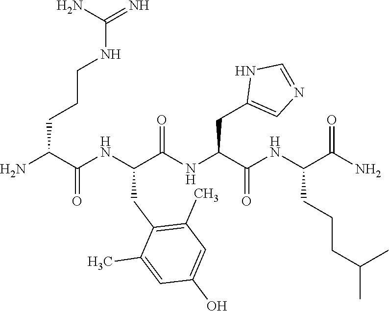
NC(C(NC(C(NC(C(NC(C(N)=O)CCCC(C)C)=O)CC1=CN=CN1)=O)CC1=C(C)C=C(O)C=C1C)=O)CCCNC(=N)N
